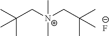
C([N+](CC(C)(C)C)(C)C)C(C)(C)C.[F-]
